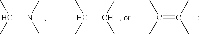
C(N(C)C)(C)C.C(C(C)C)(C)C.C(=C(C)C)(C)C
